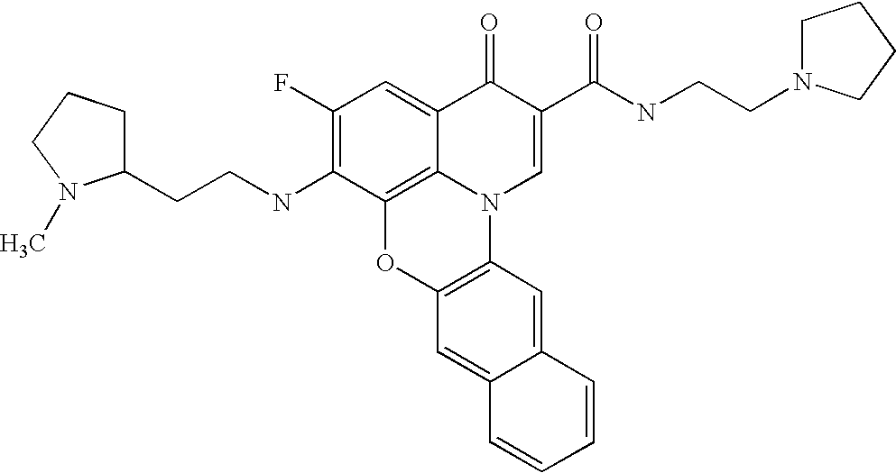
C1(F)=C(NCCC2CCCN2C)C2=C3C(=C1)C(=O)C(C(=O)NCCN1CCCC1)=CN3C1=C(O2)C=C2C(=C1)C=CC=C2
